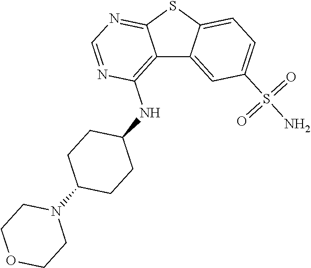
C12=C(NC3CCC(N4CCOCC4)CC3)N=CN=C1SC1=CC=C(S(N)(=O)=O)C=C21
